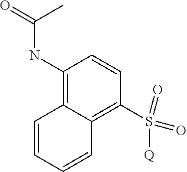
C1(NC(=O)C)=C2C(=C(S(=O)(=O)[Q])C=C1)C=CC=C2
